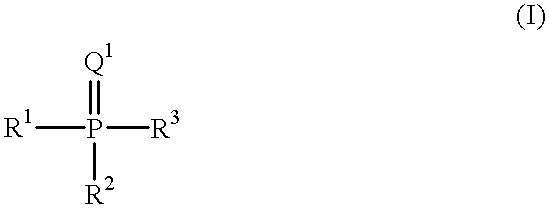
[R1]P([R3])(=[Q1])[R2]
